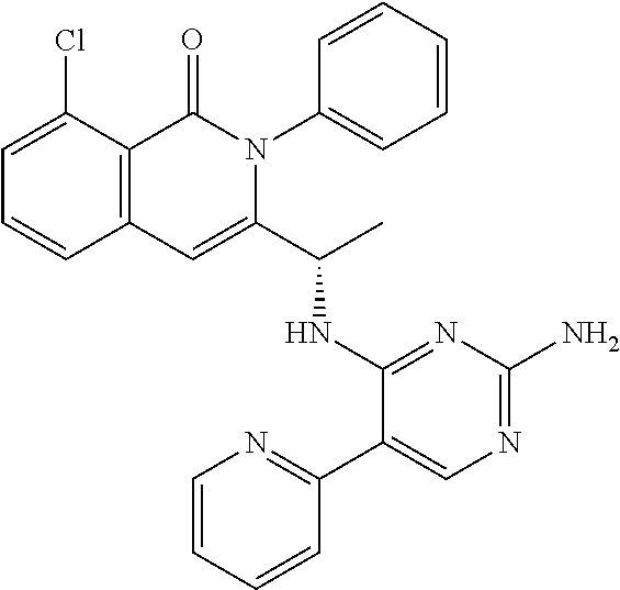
ClC1=CC=CC2=C1C(=O)N(C1=CC=CC=C1)C(C(C)NC1=NC(N)=NC=C1C1=NC=CC=C1)=C2
